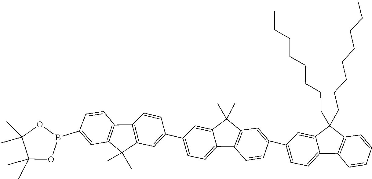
C1(C)(C)C(C)(C)OB(C2=CC3=C(C=C2)C2=C(C=C(C4=CC=C5C6=C(C(C)(C)C5=C4)C=C(C4=CC=C5C(=C4)C(CCCCCCCC)(CCCCCCCC)C4=C5C=CC=C4)C=C6)C=C2)C3(C)C)O1
